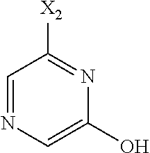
C1=NC=C(O)N=C1[X2]
